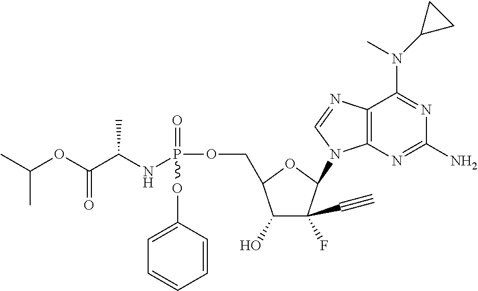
C12=C(N=C(N)N=C1N(C1CC1)C)N(C1C(C#C)(F)C(O)C(COP(=O)(NC(C(OC(C)C)=O)C)OC3=CC=CC=C3)O1)C=N2
